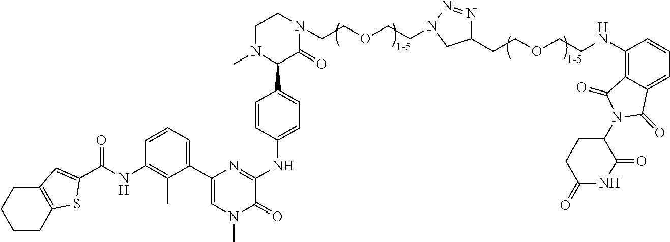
N1(C)C(C2=CC=C(NC3=NC(C4=CC=CC(NC(=O)C5=CC6=C(CCCC6)S5)=C4C)=CN(C)C3=O)C=C2)C(=O)N(CCOCCN2N=NC(CCOCCNC3=C4C(=CC=C3)C(=O)N(C3CCC(=O)NC3=O)C4=O)C2)CC1
